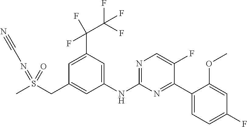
C1=C(C(F)(C(F)(F)F)F)C=C(NC2=NC=C(F)C(C3=CC=C(F)C=C3OC)=N2)C=C1CS(C)(=NC#N)=O
